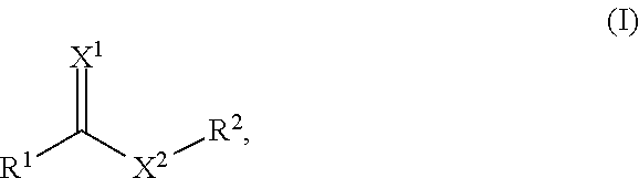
[R1]C([X2][R2])=[X1]
